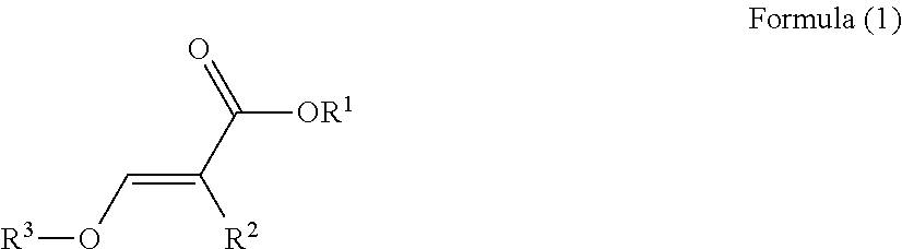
C([OR1])(C([R2])=CO[R3])=O
